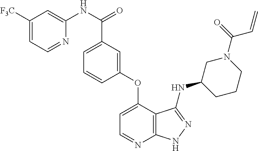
C1=C(C(NC2=CC([F3C])=CC=N2)=O)C=C(OC2=CC=NC3=C2C(NC2CCCN(C(C=C)=O)C2)=NN3)C=C1
